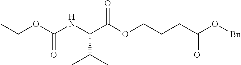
CCOC(NC(C(OCCCC(O[Bn])=O)=O)C(C)C)=O
